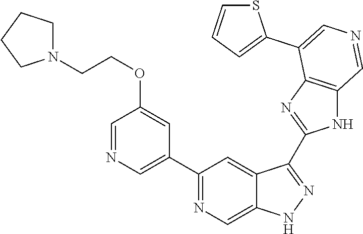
C1(C2=CN=CC(OCCN3CCCC3)=C2)=NC=C2C(=C1)C(C1=NC3=C(N1)C=NC=C3C1=CC=CS1)=NN2
